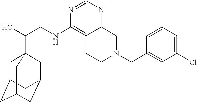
C(CNC1=C2C(=NC=N1)CN(CC1=CC(Cl)=CC=C1)CC2)(O)C12CC3CC(CC(C1)C3)C2
